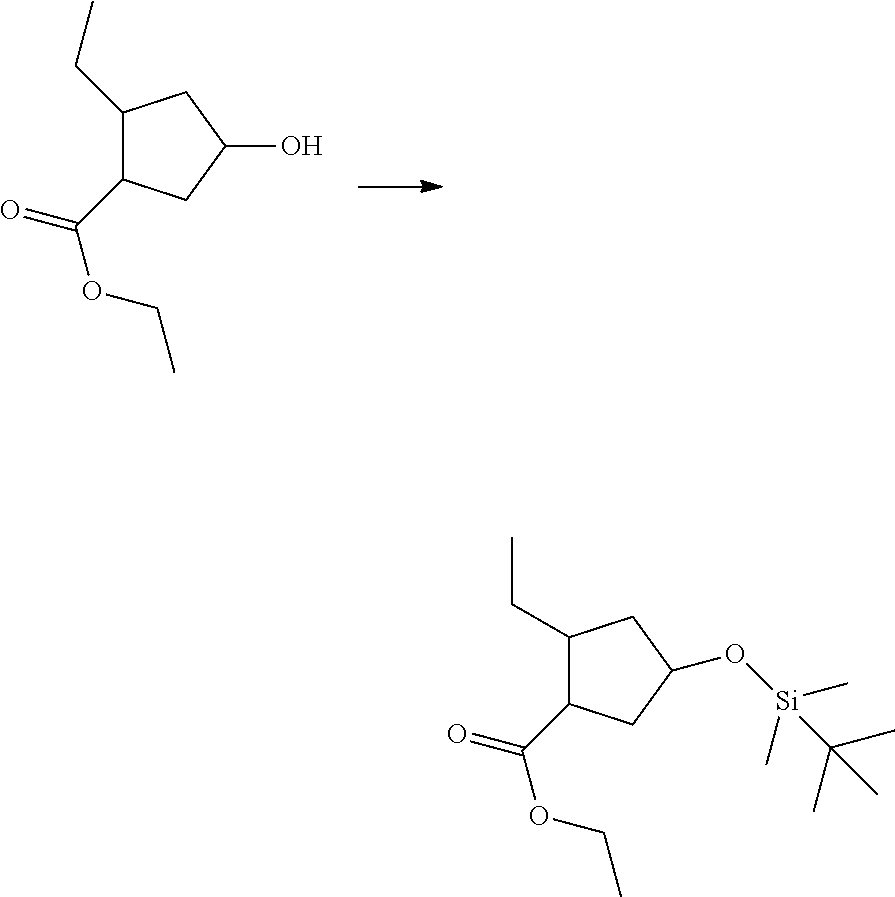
C1(CC)C(C(OCC)=O)CC(O)C1.C1(CC)C(C(OCC)=O)CC(O[Si](C)(C)C(C)(C)C)C1
